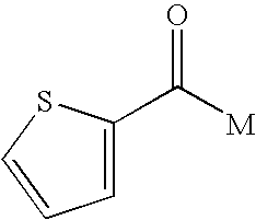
C1=C(C([M])=O)SC=C1
